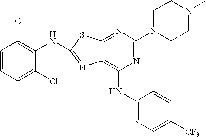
N1=C(N2CCN(C)CC2)N=C2C(=C1NC1=CC=C([CF3])C=C1)N=C(NC1=C(Cl)C=CC=C1Cl)S2
